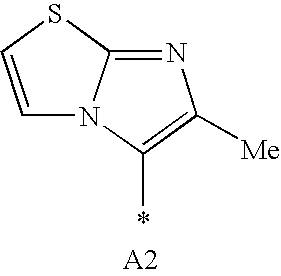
C1=CSC2=NC([Me])=C(*)N12
